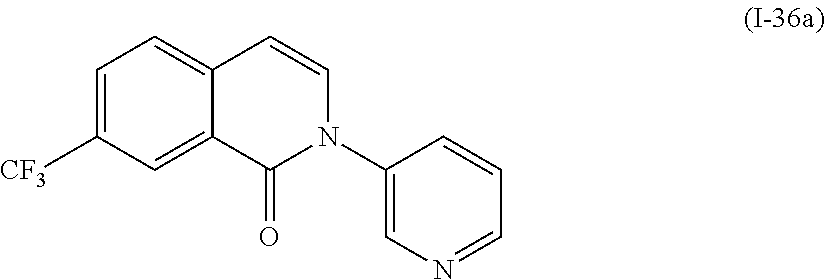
C1=C([CF3])C=C2C(=C1)C=CN(C1=CN=CC=C1)C2=O
